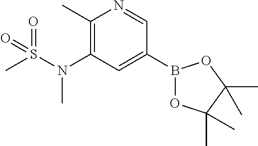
C1(C)=C(N(C)S(=O)(C)=O)C=C(B2OC(C)(C)C(C)(C)O2)C=N1
